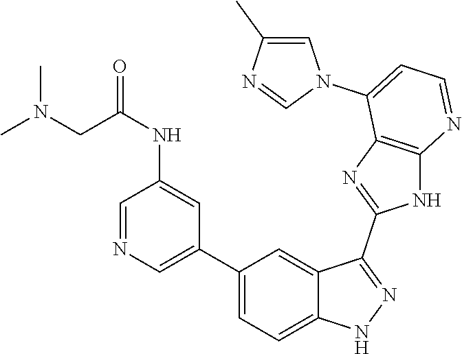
C1(C2=CC=C3C(=C2)C(C2=NC4=C(N2)N=CC=C4N2C=C(C)N=C2)=NN3)=CN=CC(NC(=O)CN(C)C)=C1
